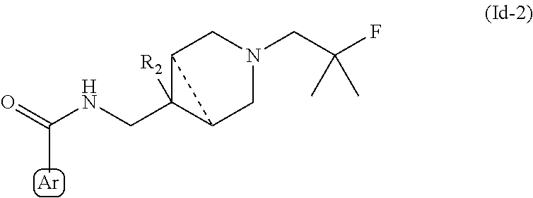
[Ar].C(NCC1([R2])C2CN(CC(F)(C)C)CC12)(=O)C
